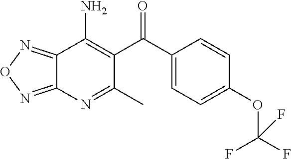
C1(C(C2=C(N)C3=NON=C3N=C2C)=O)=CC=C(OC(F)(F)F)C=C1
